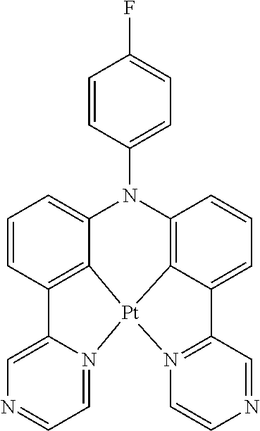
C12=C3C(=CC=C1)N(C1=CC=C(F)C=C1)C1=C4C(=CC=C1)C1=N([Pt]34N3=CC=NC=C23)C=CN=C1
